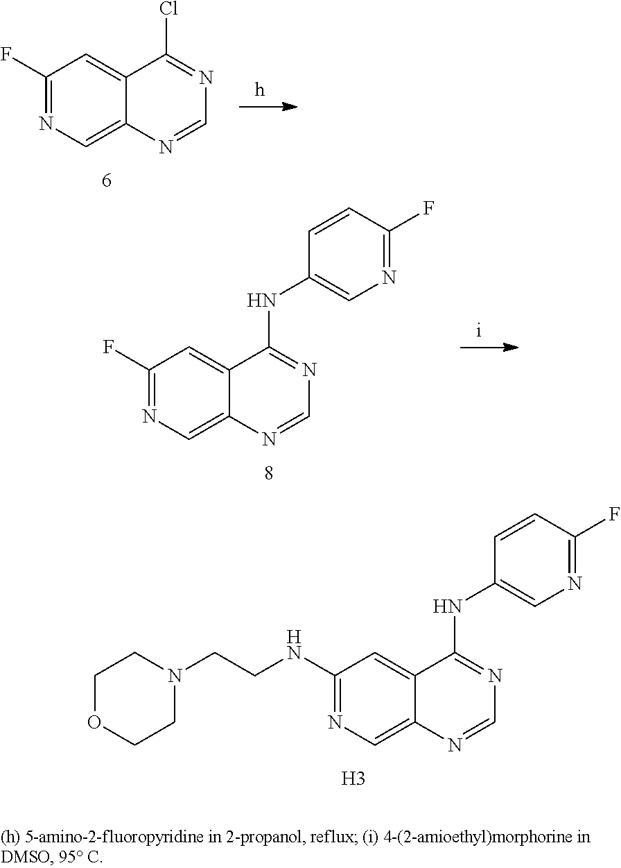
C1(F)=NC=C2C(=C1)C(Cl)=NC=N2.C1(F)=NC=C2C(=C1)C(NC1=CN=C(F)C=C1)=NC=N2.C1(NCCN2CCOCC2)=NC=C2C(=C1)C(NC1=CN=C(F)C=C1)=NC=N2.[H3]
